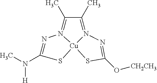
N1=C(N(C)[H])S[Cu]23N1=C(C)C(C)=N2N=C(O[CH2CH3])S3
